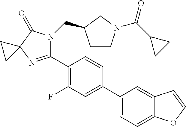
C12=CC(C3=CC(F)=C(C4=NC5(C(=O)N4CC4CCN(C(C6CC6)=O)C4)CC5)C=C3)=CC=C1OC=C2
